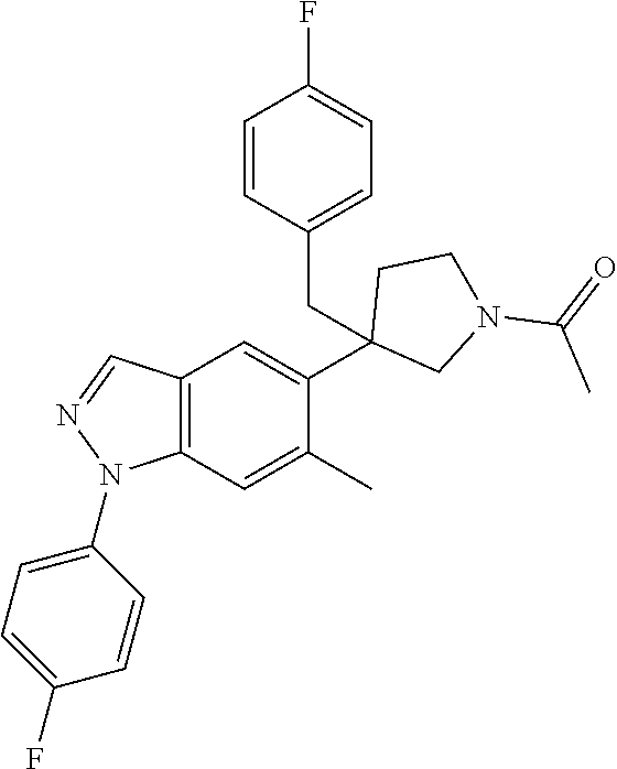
C12=C(C=C(C)C(C3(CC4=CC=C(F)C=C4)CN(C(=O)C)CC3)=C1)N(C1=CC=C(F)C=C1)N=C2
